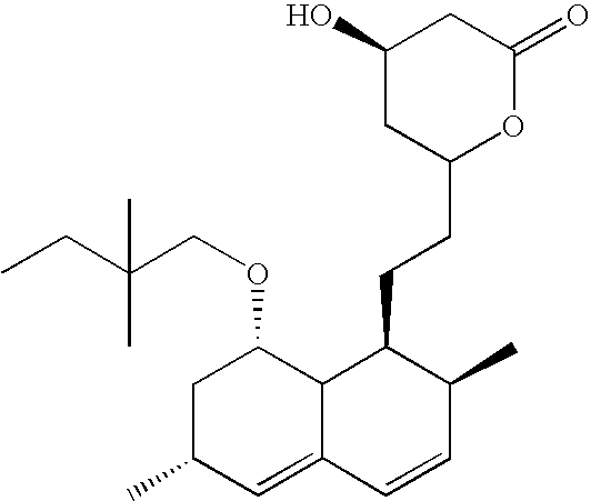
C1C(C)C=C2C(C1OCC(CC)(C)C)C(CCC1OC(=O)CC(O)C1)C(C)C=C2
